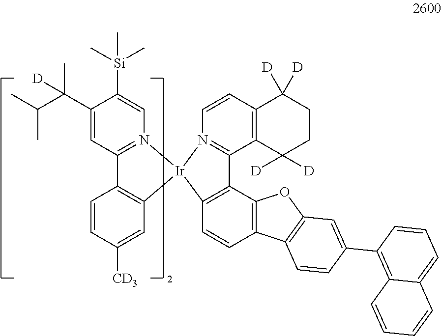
C1(C(C)([D])C(C)C)=CC2=N(C=C1[Si](C)(C)C)[Ir]1(C3=C2C=CC([CD3])=C3)N2=C(C3=C(C=C2)C([D])([D])CCC3([D])[D])C2=C1C=CC1=C2OC2=C1C=CC(C1=C3C(=CC=C1)C=CC=C3)=C2
